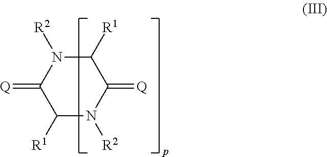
C1([R1])N([R2])C(=[Q])C([R1])N([R2])C1=[Q]
